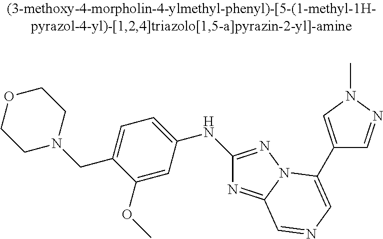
C1N(CC2=CC=C(NC3=NN4C(=N3)C=NC=C4C3=CN(C)N=C3)C=C2OC)CCOC1
